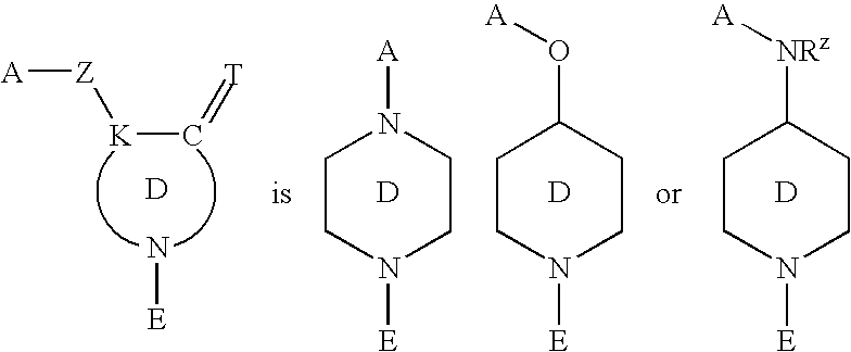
C1CN([E])CCN1[A].[D].[A][Z][K]C=[T].[D].N[E].C1CN([E])CCC1O[A].[D].C1CN([E])CCC1[NRz][A].[D]
